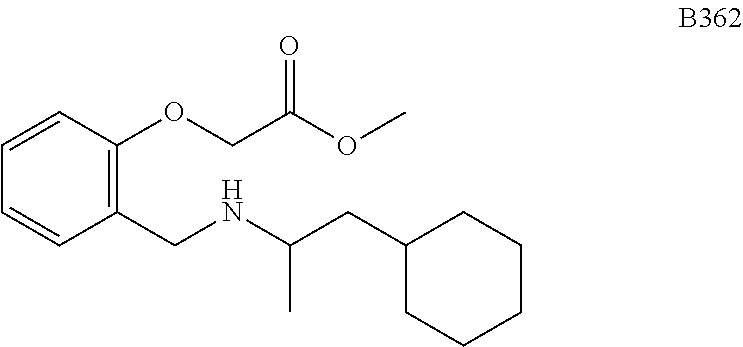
C1=CC(OCC(OC)=O)=C(CNC(CC2CCCCC2)C)C=C1
